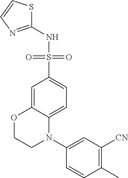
C1=C2C(=CC=C1S(NC1=NC=CS1)(=O)=O)N(C1=CC([CN])=C(C)C=C1)CCO2
